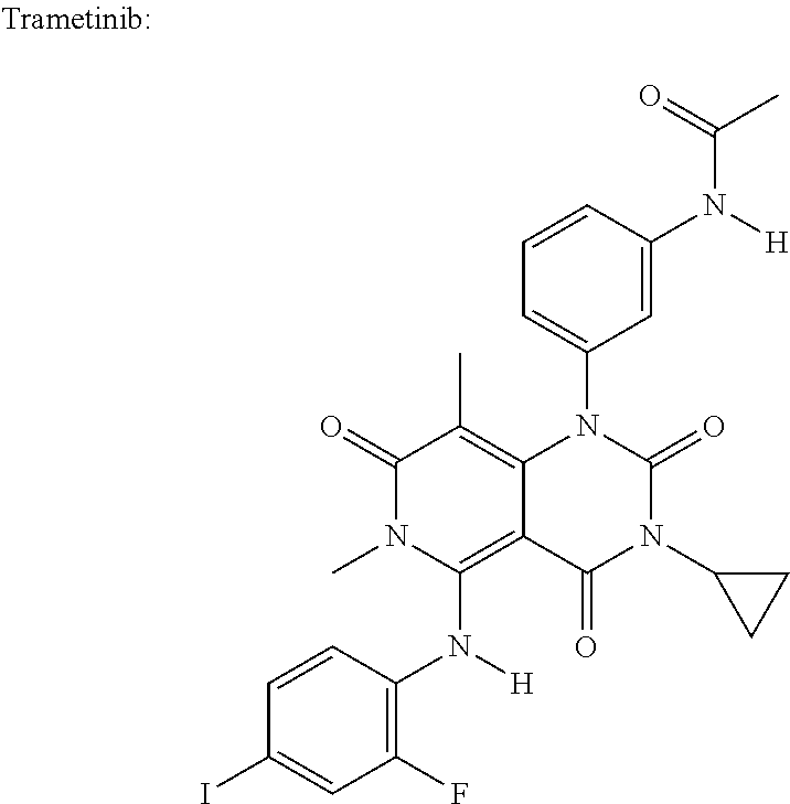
C1(F)=C(N([H])C2=C3C(=C(C)C(=O)N2C)N(C2=CC=CC(N([H])C(=O)C)=C2)C(=O)N(C2CC2)C3=O)C=CC(I)=C1
